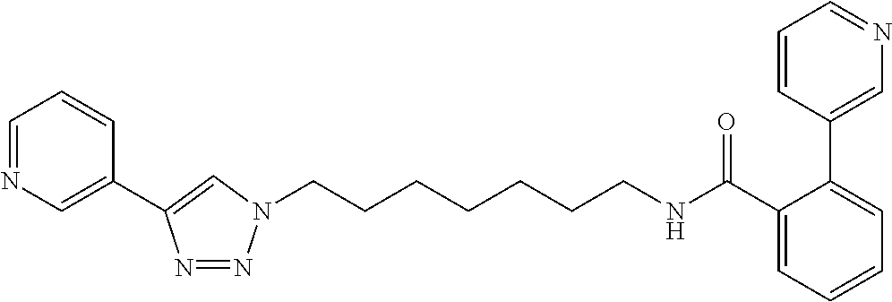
C(CCCCCCN1N=NC(C2=CN=CC=C2)=C1)NC(C1=CC=CC=C1C1=CN=CC=C1)=O
